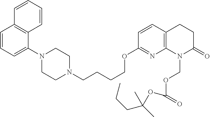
C1=CC=C(N2CCN(CCCCOC3=NC4=C(C=C3)CCC(=O)N4COC(=O)OC(C)(CCC)C)CC2)C2=C1C=CC=C2
